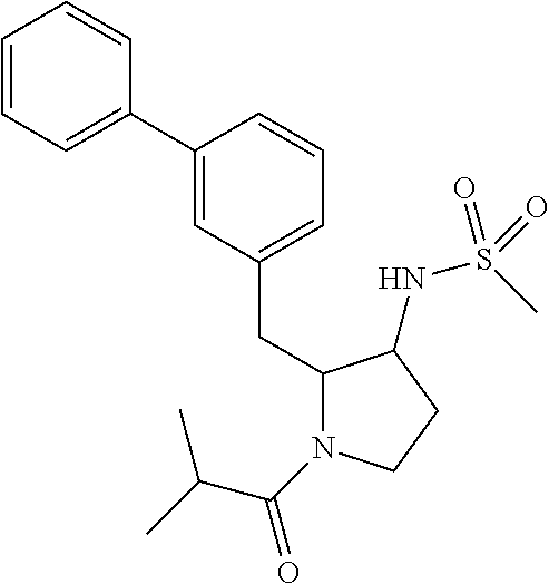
C1(C2=CC(CC3N(C(=O)C(C)C)CCC3NS(C)(=O)=O)=CC=C2)=CC=CC=C1
